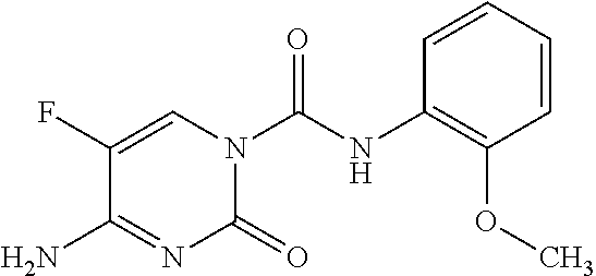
C1=C(F)C(N)=NC(=O)N1C(NC1=C(OC)C=CC=C1)=O
